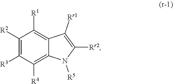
C1([R2])=C([R3])C([R4])=C2C(=C1[R1])C([Rr1])=C([Rr2])N2[R5]
